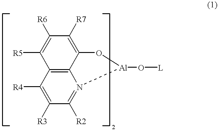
C12=C3C(=C([R7])C([R6])=C1[R5])O[Al](O[L])N3=C([R2])C([R3])=C2[R4]
